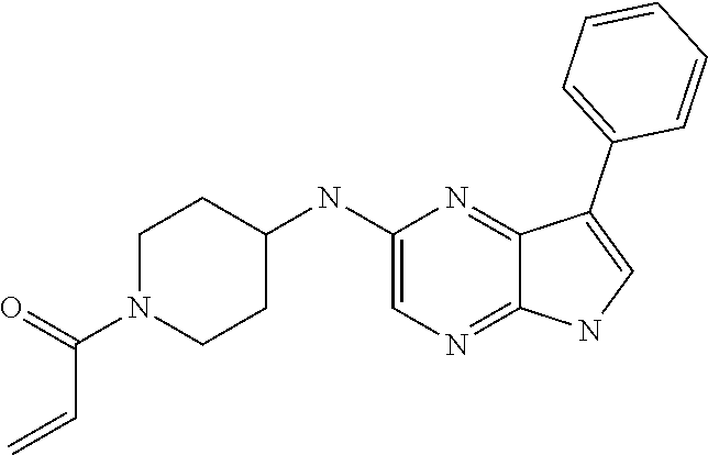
C1=C(C2=CNC3=NC=C(NC4CCN(C(C=C)=O)CC4)N=C23)C=CC=C1
